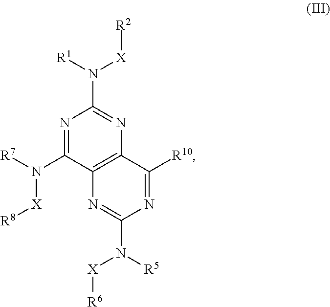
N1=C(N([R7])[X][R8])C2=C(N=C1N([R1])[X][R2])C([R10])=NC(N([R5])[X][R6])=N2
